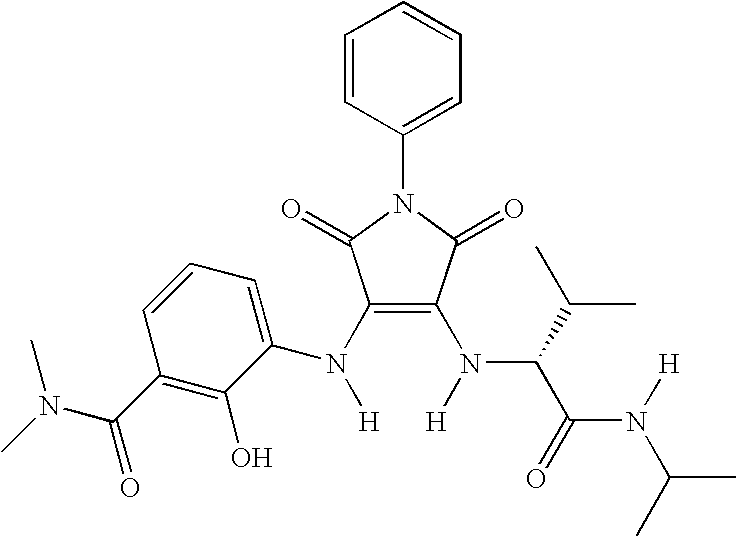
C1(N(C2=CC=CC(C(N(C)C)=O)=C2O)[H])=C(N([H])C(C(N([H])C(C)C)=O)C(C)C)C(=O)N(C2=CC=CC=C2)C1=O
